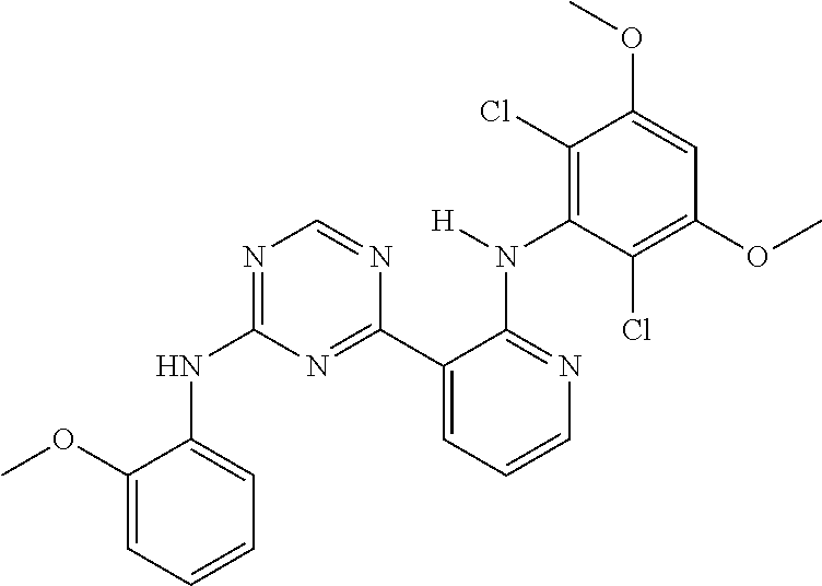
N1=C(NC2=CC=CC=C2OC)N=C(C2=CC=CN=C2N(C2=C(Cl)C(OC)=CC(OC)=C2Cl)[H])N=C1
